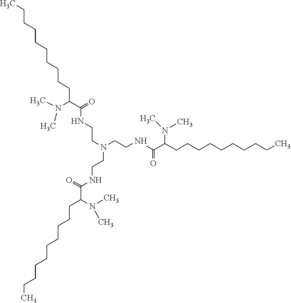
C(N(CCNC(C(CCCCCCCCCC)N(C)C)=O)CCNC(C(CCCCCCCCCC)N(C)C)=O)CNC(C(CCCCCCCCCC)N(C)C)=O
